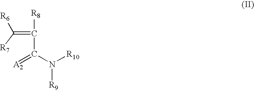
C(=C([R8])C(N([R10])[R9])=[A2])([R7])[R6]
